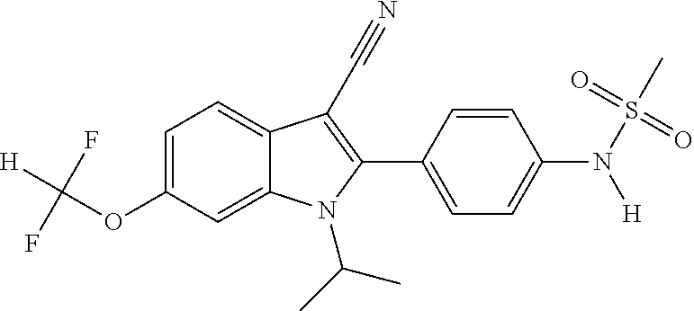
C1=C2C(=CC=C1OC([H])(F)F)C(C#N)=C(C1=CC=C(N(S(=O)(=O)C)[H])C=C1)N2C(C)C
